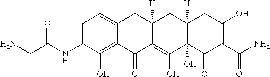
C1=C(NC(CN)=O)C(O)=C2C(=C1)CC1([H])C(=C(O)C3(O)C([H])(C1)CC(O)=C(C(N)=O)C3=O)C2=O
